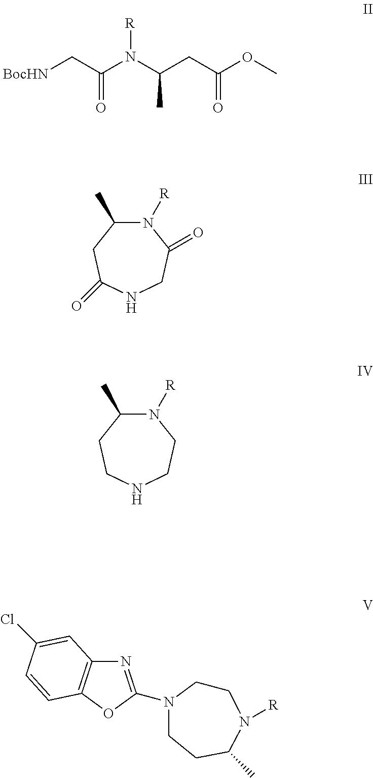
N1=C(N2CCN([R])C(C)CC2)OC2=C1C=C(Cl)C=C2.[BocHN]CC(N(C(CC(OC)=O)C)[R])=O.N1([R])C(C)CC(=O)NCC1=O.N1([R])C(C)CCNCC1
